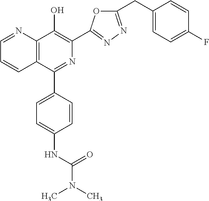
C1=NC2=C(C=C1)C(C1=CC=C(NC(N(C)C)=O)C=C1)=NC(C1=NN=C(CC3=CC=C(F)C=C3)O1)=C2O
